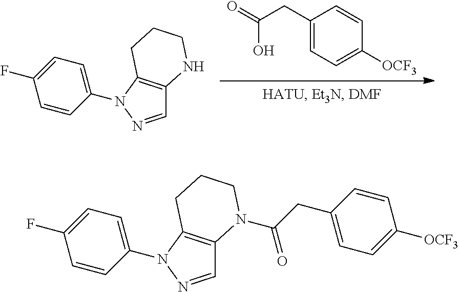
C1=CC(N2N=CC3=C2CCCN3)=CC=C1F.O=C(O)CC1=CC=C([OCF3])C=C1.C1=CC(N2N=CC3=C2CCCN3C(=O)CC2=CC=C([OCF3])C=C2)=CC=C1F
